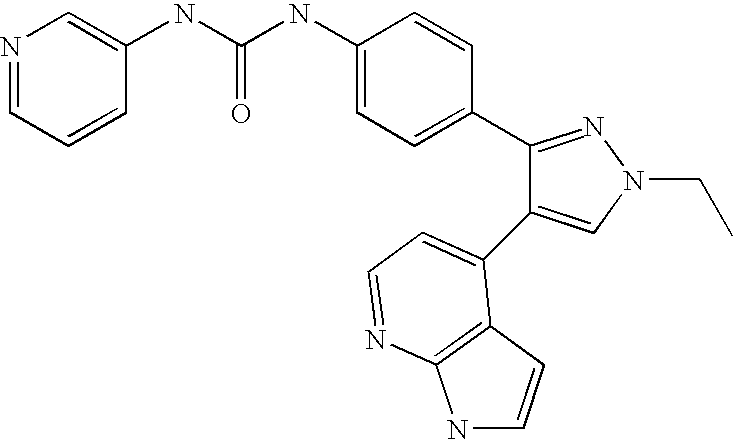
C(NC1=CC=C(C2=NN(CC)C=C2C2=CC=NC3=C2C=CN3)C=C1)(=O)NC1=CN=CC=C1
